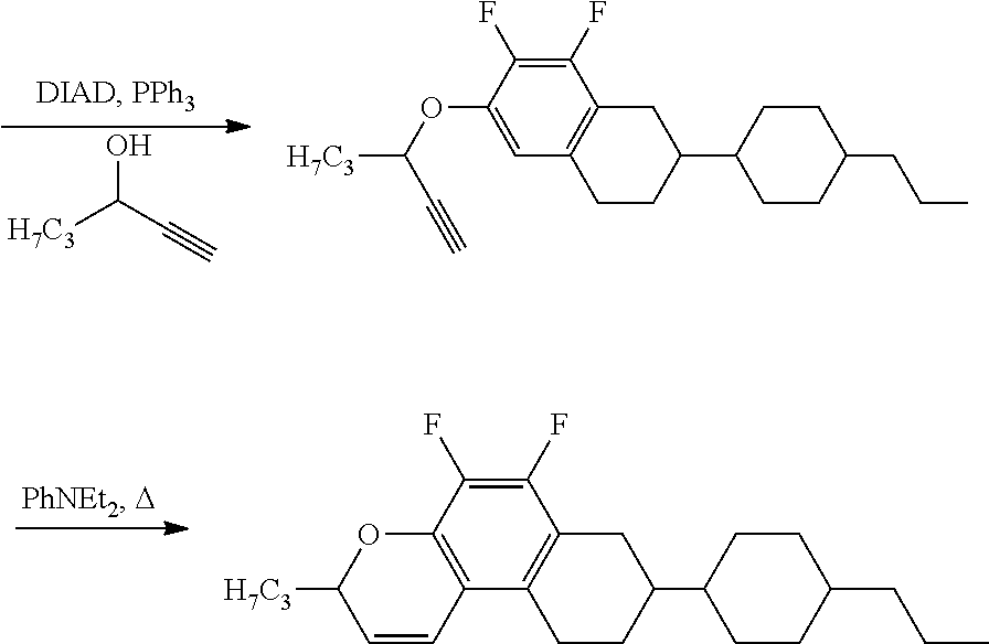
[H7C3]C(O)C#C.C1(F)=C(F)C2=C(C=C1OC(C#C)[H7C3])CCC(C1CCC(CCC)CC1)C2.C1(F)=C(F)C2=C(C3=C1OC([H7C3])C=C3)CCC(C1CCC(CCC)CC1)C2
